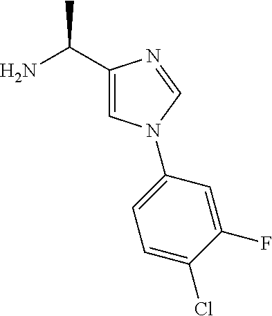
NC(C1=CN(C2=CC=C(Cl)C(F)=C2)C=N1)C
